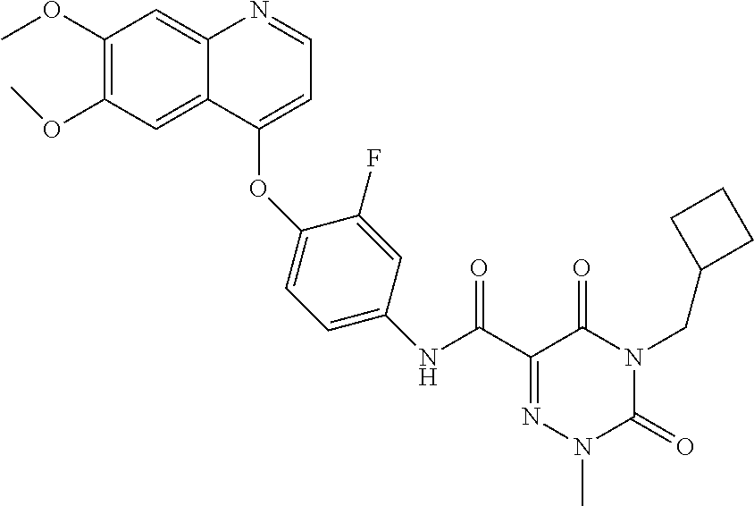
C1(OC)=C(OC)C=C2C(=C1)N=CC=C2OC1=CC=C(NC(C2=NN(C)C(=O)N(CC3CCC3)C2=O)=O)C=C1F
